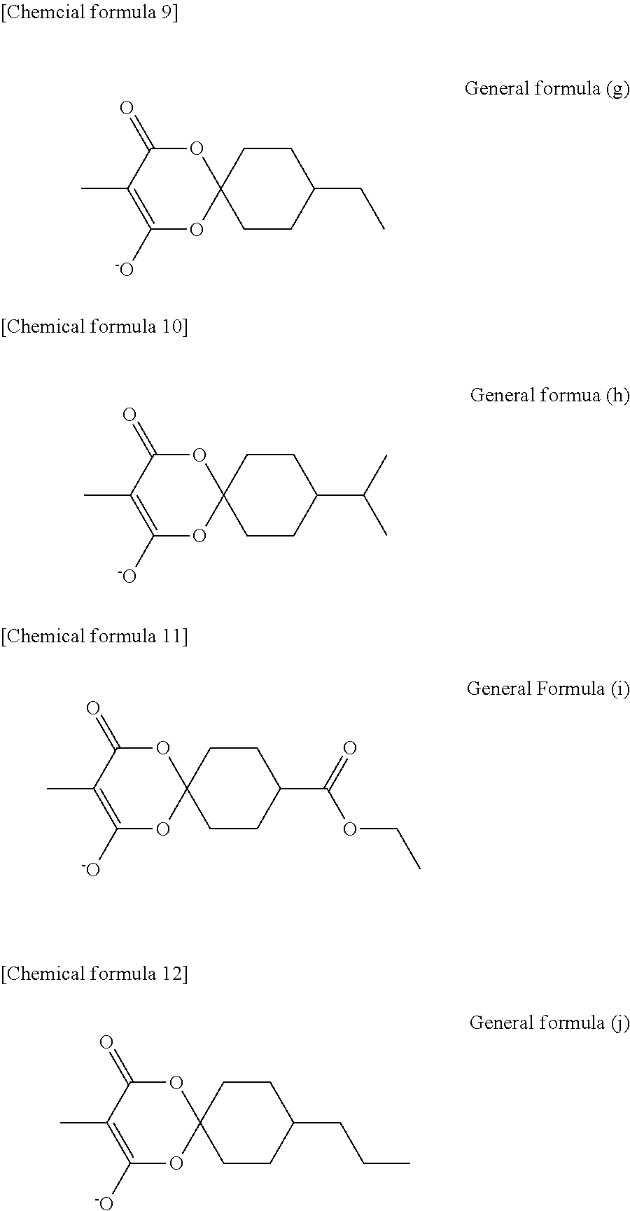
O1C(=O)C(C)=C([-O])OC12CCC(CC)CC2.O1C(=O)C(C)=C([-O])OC12CCC(C(C)C)CC2.O1C(=O)C(C)=C([-O])OC12CCC(C(OCC)=O)CC2.O1C(=O)C(C)=C([-O])OC12CCC(CCC)CC2
